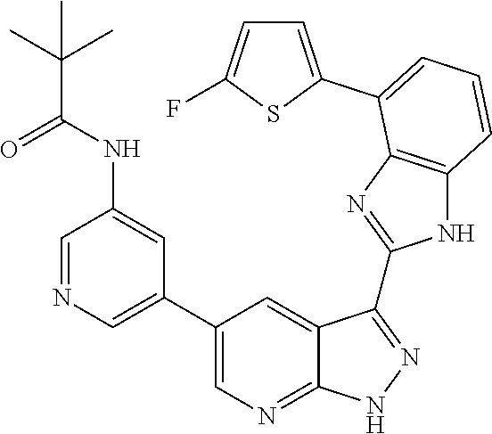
C1=NC=C(C2=CN=C3C(=C2)C(C2=NC4=C(N2)C=CC=C4C2=CC=C(F)S2)=NN3)C=C1NC(C(C)(C)C)=O
